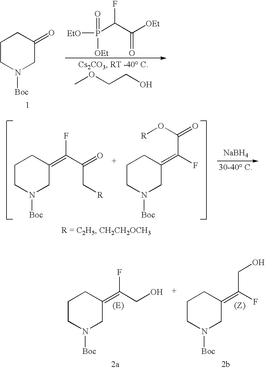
C1CN([Boc])CC(=O)C1.O=P([OEt])([EtO])C(C([OEt])=O)F.COCCO.C1CN([Boc])CC(=C(C(=O)C[R])F)C1.C1CN([Boc])CC(=C(F)C(O[R])=O)C1.[NaBH4].C1CN([Boc])CC(=C(CO)F)C1.C1CN([Boc])CC(=C(F)CO)C1
